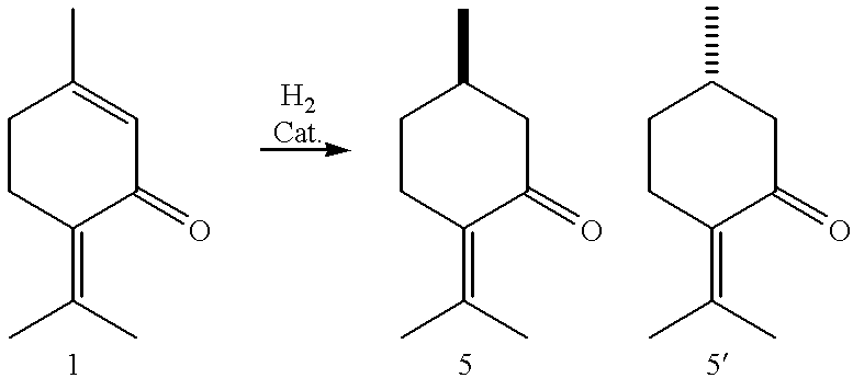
C1CC(=C(C)C)C(=O)C=C1C.C1CC(=C(C)C)C(=O)CC1C.C1CC(=C(C)C)C(=O)CC1C
